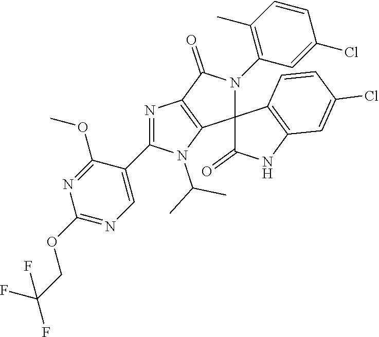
N1=C(C2=CN=C(OCC(F)(F)F)N=C2OC)N(C(C)C)C2=C1C(=O)N(C1=C(C)C=CC(Cl)=C1)C21C(=O)NC2=C1C=CC(Cl)=C2
